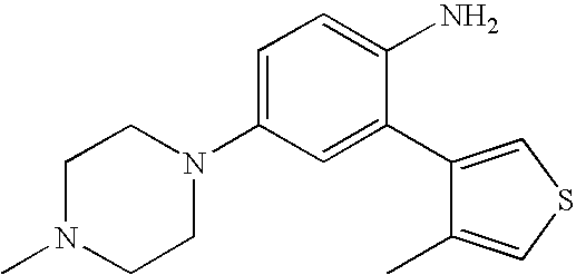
C1N(C)CCN(C2=CC=C(N)C(C3=CSC=C3C)=C2)C1
